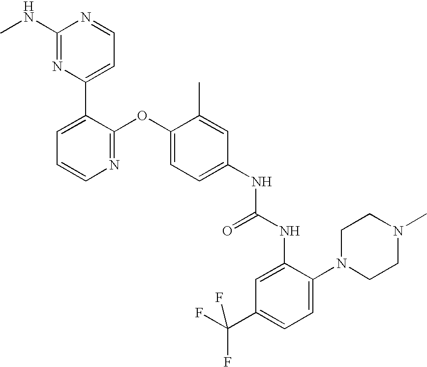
C1(NC)=NC(C2=CC=CN=C2OC2=CC=C(NC(NC3=CC(C(F)(F)F)=CC=C3N3CCN(C)CC3)=O)C=C2C)=CC=N1
